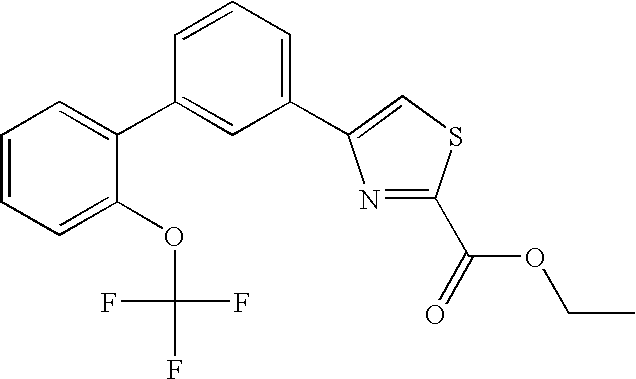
C1=CC=C(OC(F)(F)F)C(C2=CC(C3=CSC(C(=O)OCC)=N3)=CC=C2)=C1
